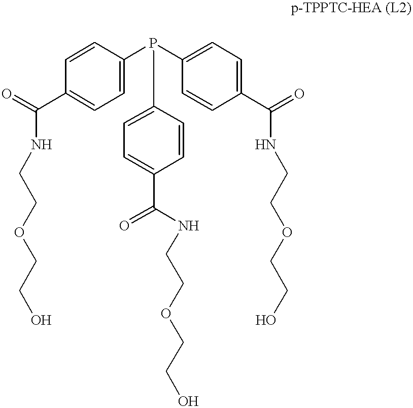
C1=CC(P(C2=CC=C(C(NCCOCCO)=O)C=C2)C2=CC=C(C(=O)NCCOCCO)C=C2)=CC=C1C(=O)NCCOCCO
